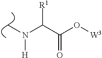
C(C(O[W3])=O)(N(C)[H])[R1]
